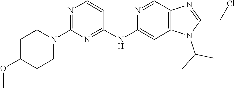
N1=C(N2CCC(OC)CC2)N=C(NC2=CC3=C(C=N2)N=C(CCl)N3C(C)C)C=C1
